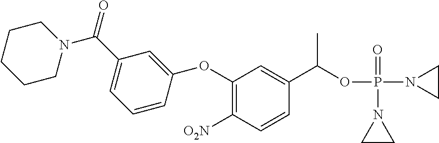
C1(OC2=CC(C(=O)N3CCCCC3)=CC=C2)=C([O2N])C=CC(C(OP(N2CC2)(=O)N2CC2)C)=C1
